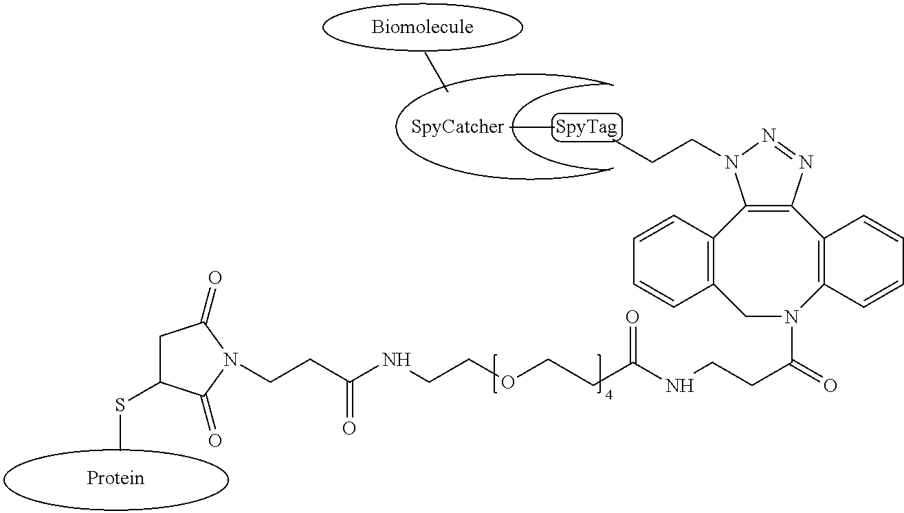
C1C(SC)C(=O)N(CCC(=O)NCCOCCC(NCCC(=O)N2CC3=C(C4=C(C5=C2C=CC=C5)N=NN4CCC)C=CC=C3)=O)C1=O
